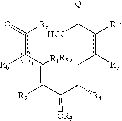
c(c(C(=C(C(C(C(c(c(C(N)[Q])[R6])[Rc])[R5])[R4])[OR3])[R2])[R1])[Rb])([Ra])=O
